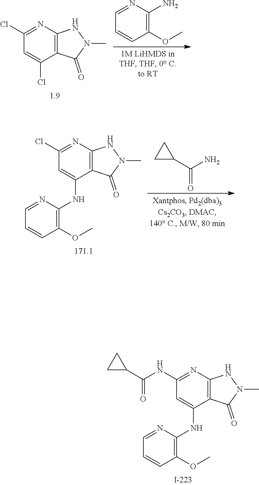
C12=C(N=C(Cl)C=C1Cl)NN(C)C2=O.C1(OC)=C(N)N=CC=C1.C12=C(N=C(Cl)C=C1NC1=C(OC)C=CC=N1)NN(C)C2=O.C1C(C(N)=O)C1.C12=C(N=C(NC(=O)C3CC3)C=C1NC1=C(OC)C=CC=N1)NN(C)C2=O
